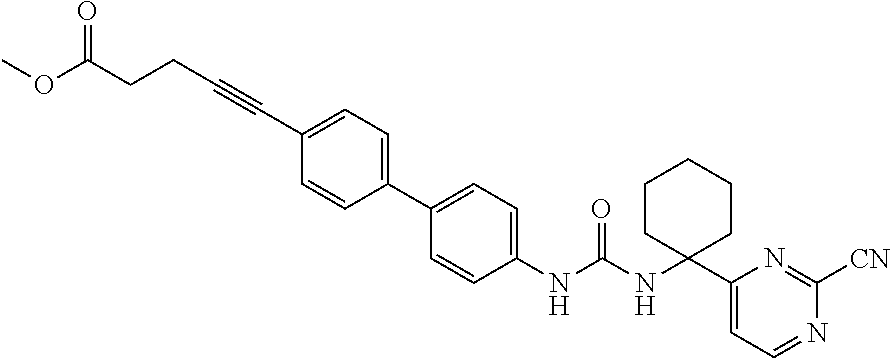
C1(NC(NC2(C3=CC=NC([CN])=N3)CCCCC2)=O)=CC=C(C2=CC=C(C#CCCC(OC)=O)C=C2)C=C1
